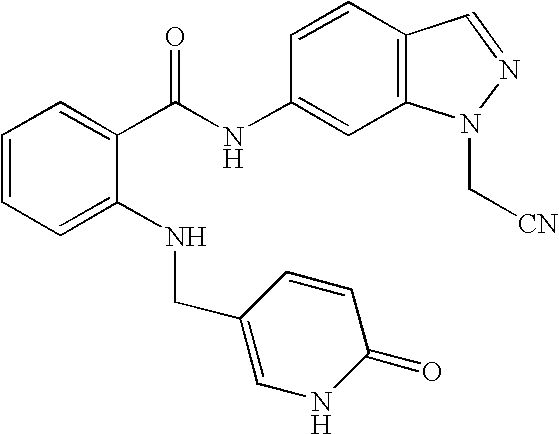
C1=CC=C(NCC2=CNC(=O)C=C2)C(C(NC2=CC3=C(C=C2)C=NN3C[CN])=O)=C1
